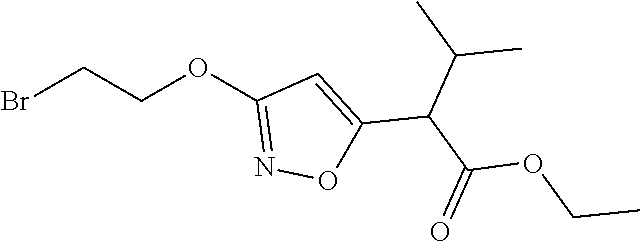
BrCCOC1=NOC(C(C(=O)OCC)C(C)C)=C1
